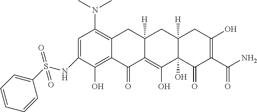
C1=C(NS(C2=CC=CC=C2)(=O)=O)C(O)=C2C(=C1N(C)C)CC1([H])C(=C(O)C3(O)C([H])(C1)CC(O)=C(C(N)=O)C3=O)C2=O
